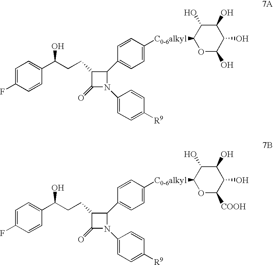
C(C1C(=O)N(C2=CC=C([R9])C=C2)C1C1=CC=C([C0-6alkyl]C2OC(O)C(O)C(O)C2O)C=C1)CC(C1=CC=C(F)C=C1)O.C(C1C(=O)N(C2=CC=C([R9])C=C2)C1C1=CC=C([C0-6alkyl]C2OC([COOH])C(O)C(O)C2O)C=C1)CC(C1=CC=C(F)C=C1)O
